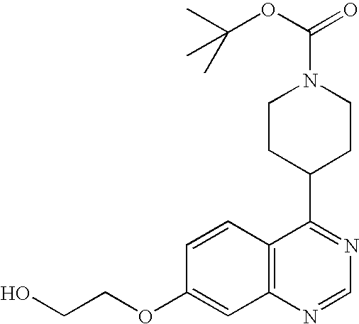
C1CC(C2=NC=NC3=C2C=CC(OCCO)=C3)CCN1C(=O)OC(C)(C)C
